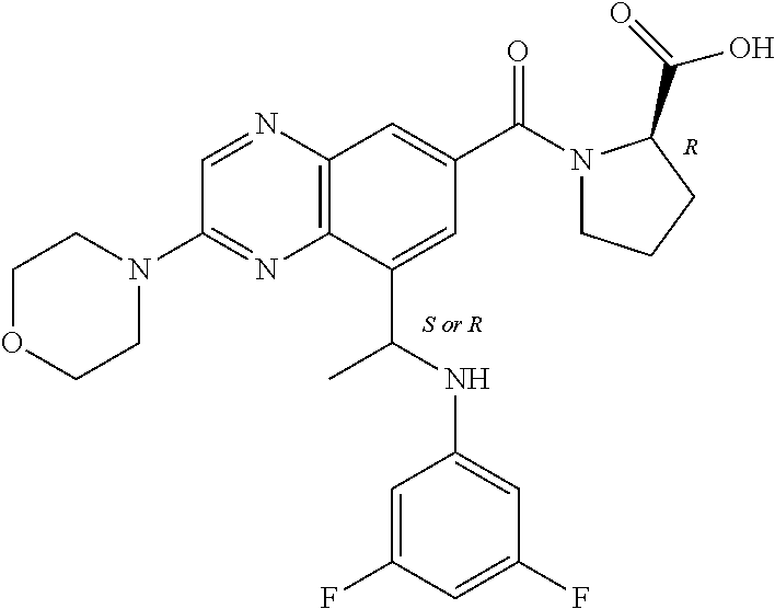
C12=C(C(C(NC3=CC(F)=CC(F)=C3)C)=CC(C(N3CCCC3C(=O)O)=O)=C1)N=C(N1CCOCC1)C=N2.[R]
